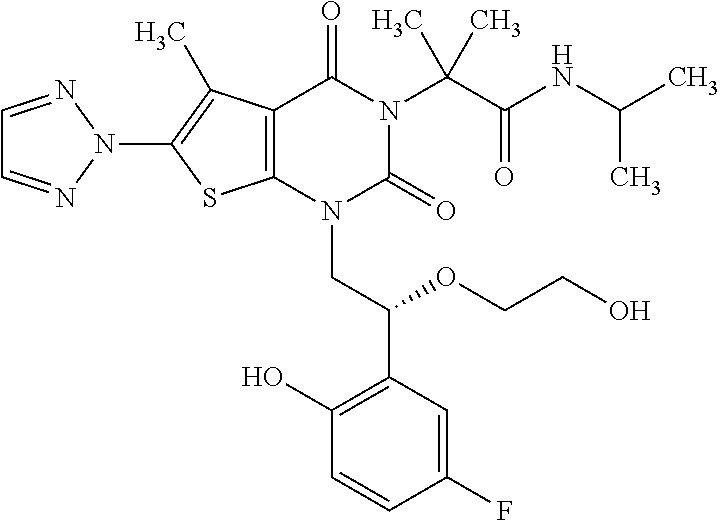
C1=NN(C2=C(C)C3=C(S2)N(CC(C2=C(O)C=CC(F)=C2)OCCO)C(=O)N(C(C(=O)NC(C)C)(C)C)C3=O)N=C1
